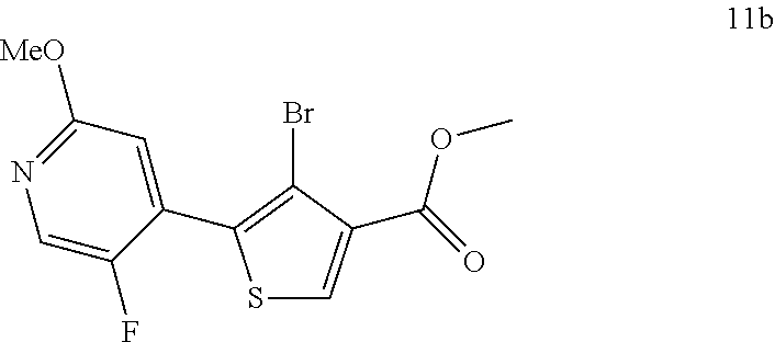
S1C=C(C(OC)=O)C(Br)=C1C1=CC([MeO])=NC=C1F
